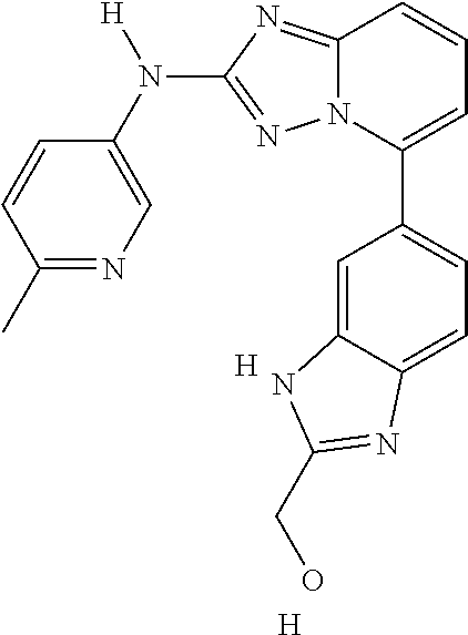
C1=CC(C)=NC=C1N([H])C1=NN2C(=N1)C=CC=C2C1=CC=C2C(=C1)NC(CO)=N2.[H].[H]
